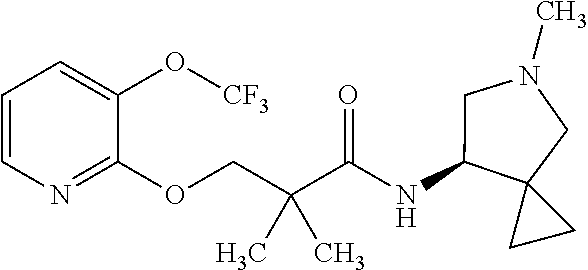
C1=CN=C(OCC(C(NC2CN(C)CC23CC3)=O)(C)C)C(O[CF3])=C1
